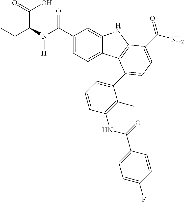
C1(C(N(C(C(C)C)C(=O)O)[H])=O)=CC=C2C(=C1)NC1=C2C(C2=CC=CC(NC(C3=CC=C(F)C=C3)=O)=C2C)=CC=C1C(N)=O
